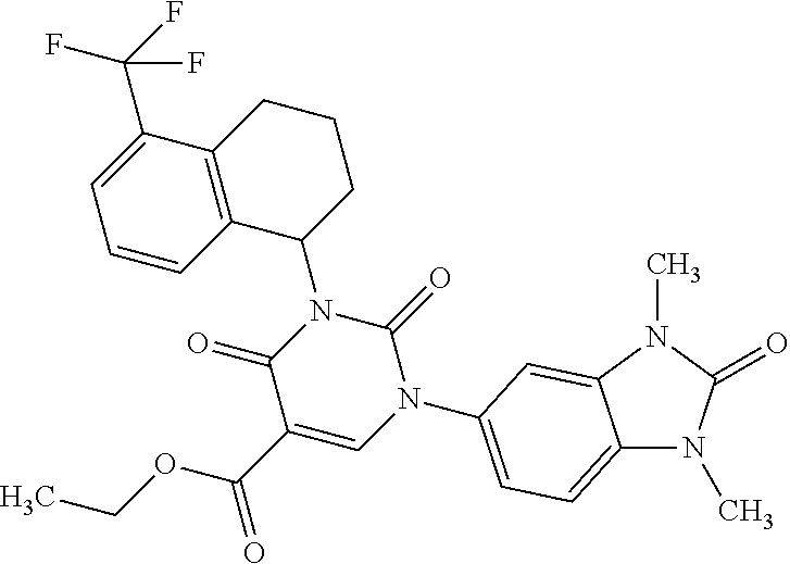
C12=CC=C(N3C(=O)N(C4CCCC5=C4C=CC=C5C(F)(F)F)C(=O)C(C(OCC)=O)=C3)C=C1N(C)C(=O)N2C
